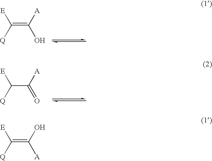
[E]C([Q])=C([A])O.[E]C([Q])C([A])=O.[E]C([Q])=C(O)[A]
